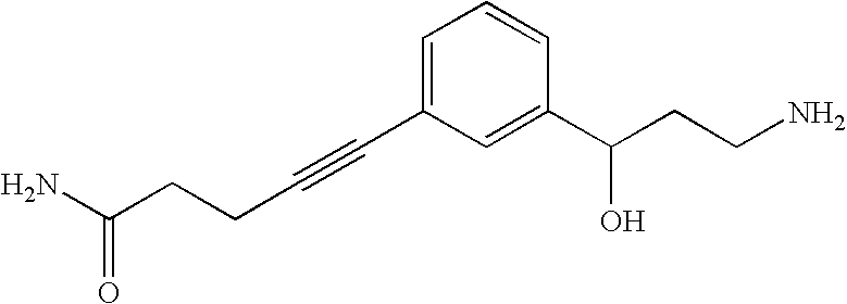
C(C(N)=O)CC#CC1=CC=CC(C(CCN)O)=C1
